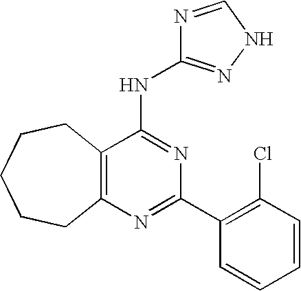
C12=C(N=C(C3=C(Cl)C=CC=C3)N=C1NC1=NNC=N1)CCCCC2
